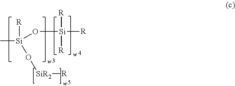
C[Si]([R])(O[Si]([R])([R])[R])O[SiR2][R]
